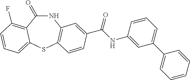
C1(=O)NC2=C(SC3=CC=CC(F)=C13)C=CC(C(NC1=CC(C3=CC=CC=C3)=CC=C1)=O)=C2
